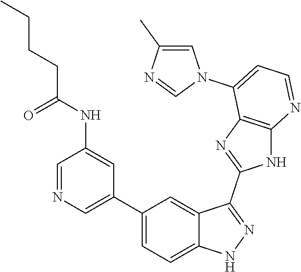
C1=NC=C(C2=CC=C3C(=C2)C(C2=NC4=C(N2)N=CC=C4N2C=C(C)N=C2)=NN3)C=C1NC(CCCC)=O
